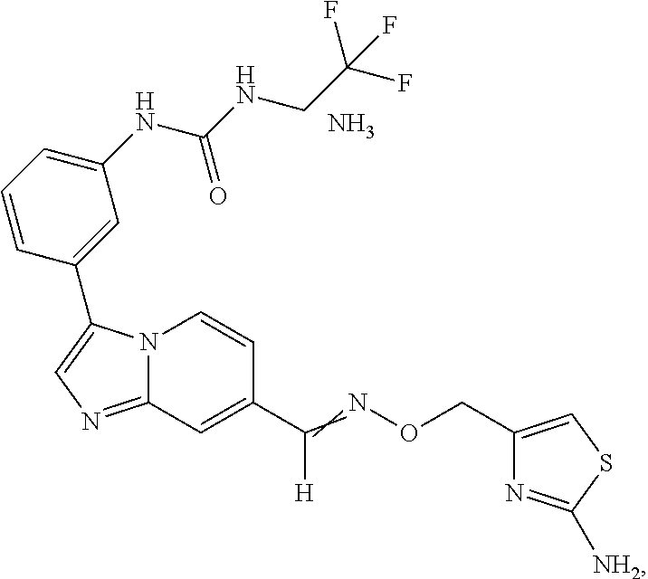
N12C(=NC=C1C1=CC(NC(NCC(F)(F)F)=O)=CC=C1)C=C(C(=NOCC1=CSC([NH2])=N1)[H])C=C2.N
